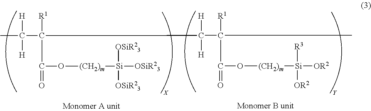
CC(C([R1])(C(=O)O[(CH2)m][Si]([OSiR23])([OSiR23])[OSiR23])C(C(C)([R1])C(=O)O[(CH2)m][Si]([R3])([OR2])[OR2])([H])[H])([H])[H]
